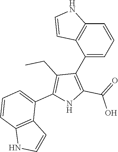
C1=CC=C(C2=C(C(=O)O)NC(C3=CC=CC4=C3C=CN4)=C2CC)C2=C1NC=C2
